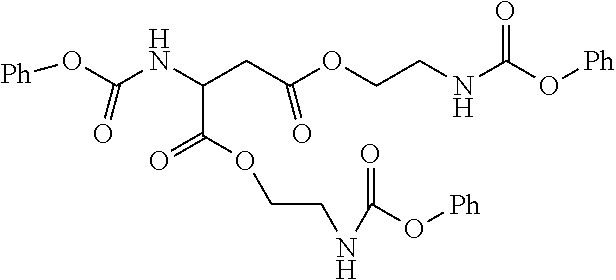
[Ph]OC(NC(CC(OCCNC(O[Ph])=O)=O)C(OCCNC(O[Ph])=O)=O)=O
